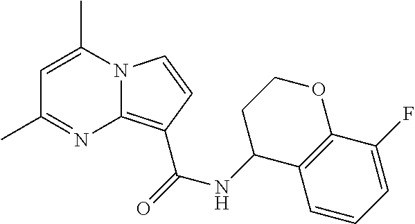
N12C(=C(C(=O)NC3C4=C(OCC3)C(F)=CC=C4)C=C1)N=C(C)C=C2C
